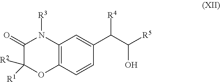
C12=C(C=CC(C(C(O)[R5])[R4])=C1)OC([R2])([R1])C(=O)N2[R3]
